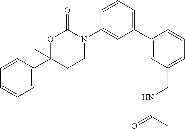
C1(C2=CC(CNC(C)=O)=CC=C2)=CC=CC(N2C(=O)OC(C3=CC=CC=C3)(C)CC2)=C1
